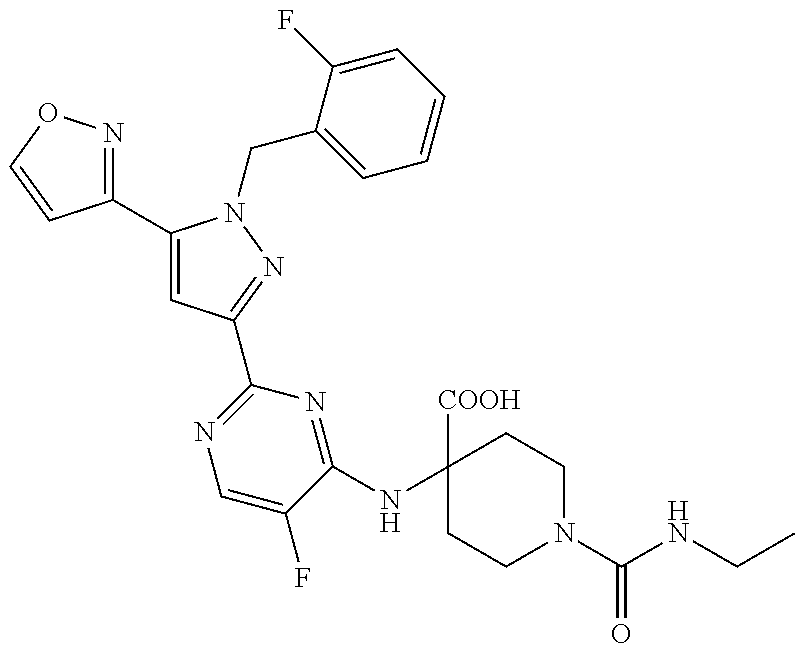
C1(C2=CC(C3=NC=C(F)C(NC4([COOH])CCN(C(NCC)=O)CC4)=N3)=NN2CC2=CC=CC=C2F)=NOC=C1
